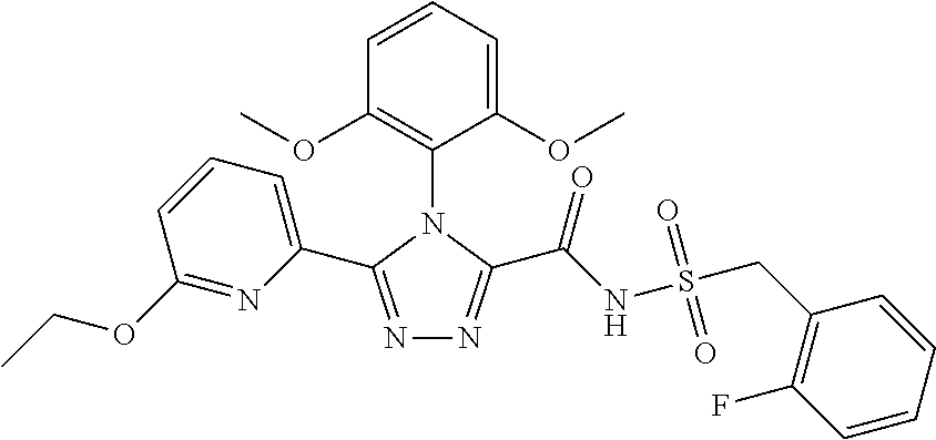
N1=C(C2=CC=CC(OCC)=N2)N(C2=C(OC)C=CC=C2OC)C(C(NS(CC2=C(F)C=CC=C2)(=O)=O)=O)=N1
